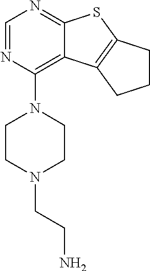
C1=NC(N2CCN(CCN)CC2)=C2C(=N1)SC1=C2CCC1
